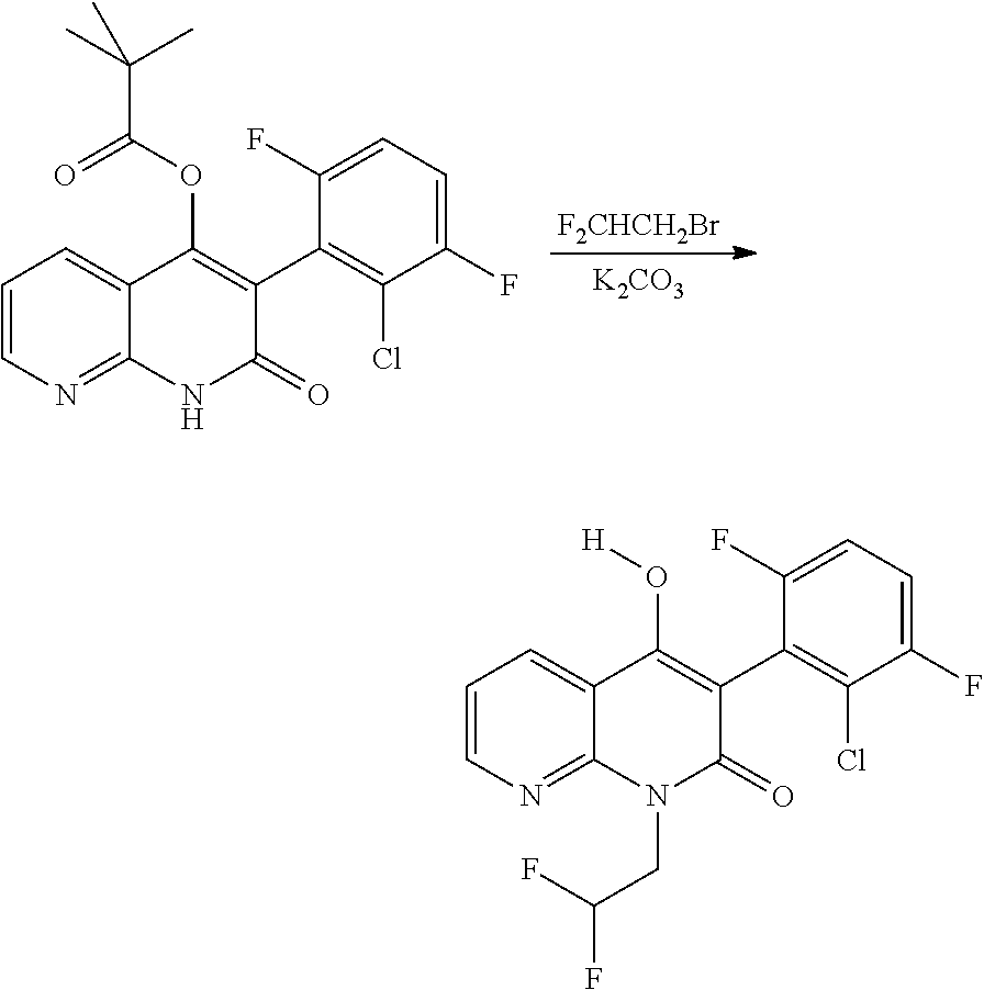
C1=CN=C2C(=C1)C(OC(=O)C(C)(C)C)=C(C1=C(Cl)C(F)=CC=C1F)C(=O)N2.[F2CHCH2Br].[K2CO3].C1=CN=C2C(=C1)C(O[H])=C(C1=C(Cl)C(F)=CC=C1F)C(=O)N2CC(F)F
